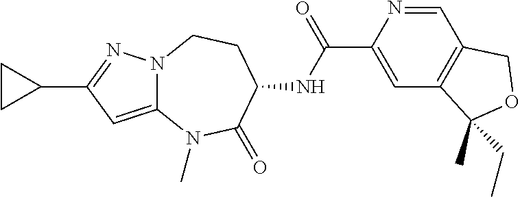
C12=CC(C3CC3)=NN1CCC(NC(C1=CC3=C(C=N1)COC3(C)CC)=O)C(=O)N2C
